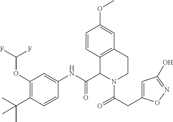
C1(OC(F)F)=C(C(C)(C)C)C=CC(NC(C2C3=C(CCN2C(CC2=CC(O)=NO2)=O)C=C(OC)C=C3)=O)=C1
